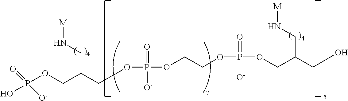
OP(OCC(COP(OCCOP(OCC(CN[M])CO)(=O)[O-])(=O)[O-])CN[M])(=O)[O-]
